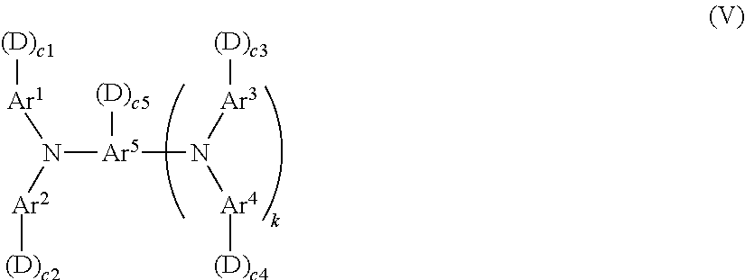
N([Ar5](N([Ar3][(D)c3])[Ar4][(D)c4])[(D)c5])([Ar2][(D)c2])[Ar1][(D)c1]
